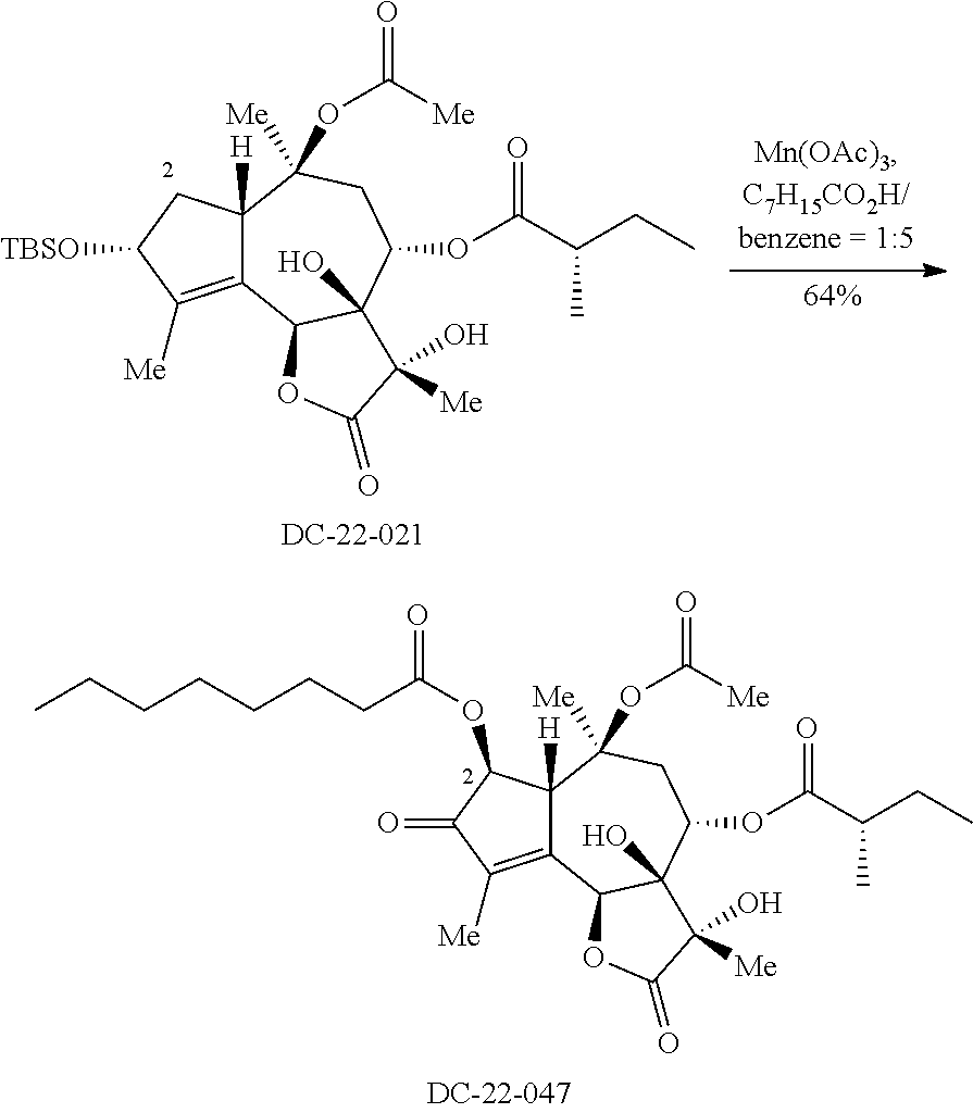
C12=C([Me])C([TBSO])CC1([H])C([Me])(OC(=O)[Me])CC(OC(C(CC)C)=O)C1(O)C2OC(=O)C1(O)[Me].C12=C([Me])C(=O)C(OC(CCCCCCC)=O)C1([H])C([Me])(OC(=O)[Me])CC(OC(C(CC)C)=O)C1(O)C2OC(=O)C1(O)[Me]
